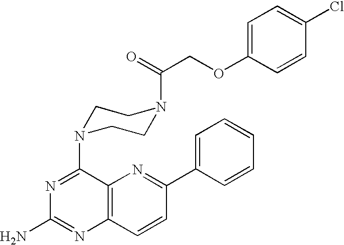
N1=C(N2CCN(C(COC3=CC=C(Cl)C=C3)=O)CC2)C2=C(N=C1N)C=CC(C1=CC=CC=C1)=N2
